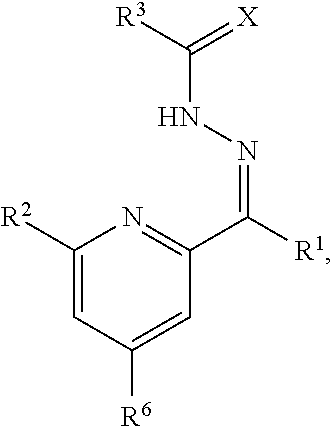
[R3]C(=[X])NN=C([R1])C1=NC([R2])=CC([R6])=C1
